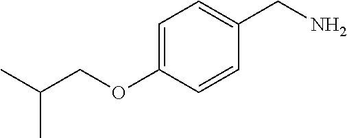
C1=C(OCC(C)C)C=CC(CN)=C1
